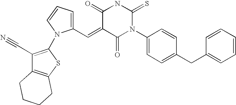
C1(C#N)=C(N2C(C=C3C(=O)N(C4=CC=C(CC5=CC=CC=C5)C=C4)C(=S)NC3=O)=CC=C2)SC2=C1CCCC2
